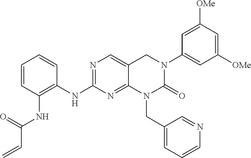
N1=C(NC2=C(NC(C=C)=O)C=CC=C2)N=C2N(CC3=CC=CN=C3)C(=O)N(C3=CC([OMe])=CC([OMe])=C3)CC2=C1
